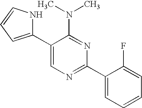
C1(C2=CC=CN2)=CN=C(C2=CC=CC=C2F)N=C1N(C)C
